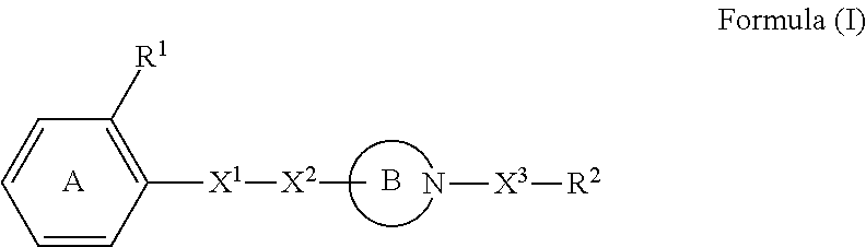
[A].B.C1=CC([X1][X2]C)=C([R1])C=C1.[X3](N)[R2]
